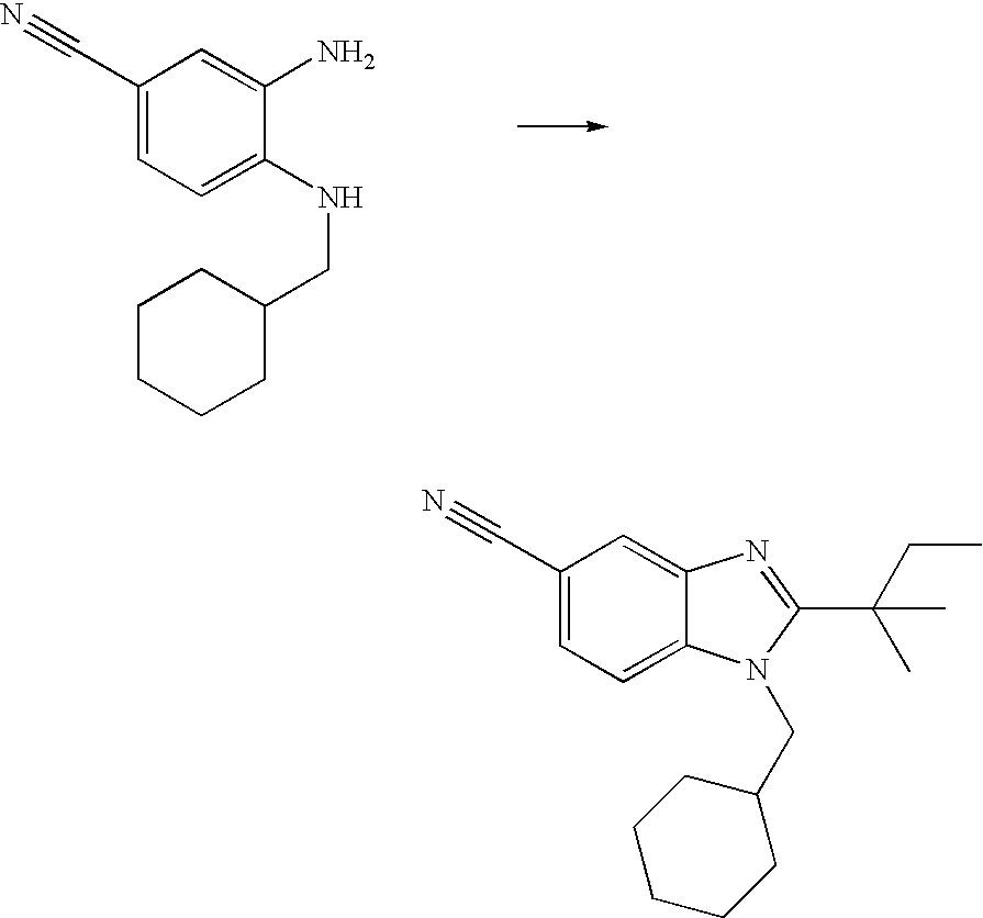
C1(C#N)=CC=C(NCC2CCCCC2)C(N)=C1.C1(C#N)=CC=C2C(=C1)N=C(C(CC)(C)C)N2CC1CCCCC1
